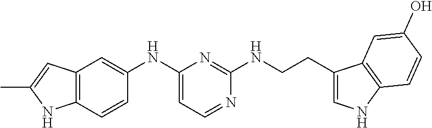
C12=C(C=CC(NC3=CC=NC(NCCC4=CNC5=C4C=C(O)C=C5)=N3)=C1)NC(C)=C2
